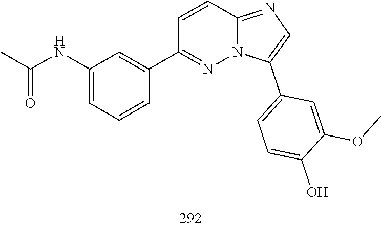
C1(C2=CC(NC(C)=O)=CC=C2)=NN2C(=NC=C2C2=CC=C(O)C(OC)=C2)C=C1
